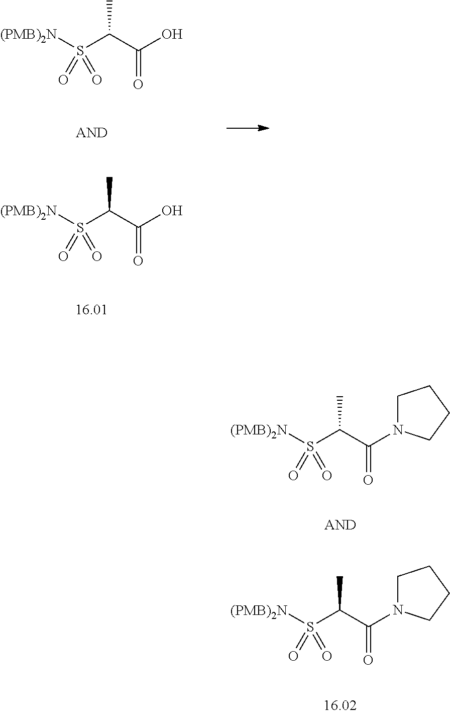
[(PMB)2N]S(C(C)C(O)=O)(=O)=O.[(PMB)2N]S(C(C)C(O)=O)(=O)=O.[(PMB)2N]S(C(C)C(N1CCCC1)=O)(=O)=O.[(PMB)2N]S(C(C)C(N1CCCC1)=O)(=O)=O
